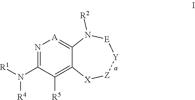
N1=C(N([R1])[R4])C([R5])=C2C(=[A]1)N([R2])[E][Y][Z][X]2
